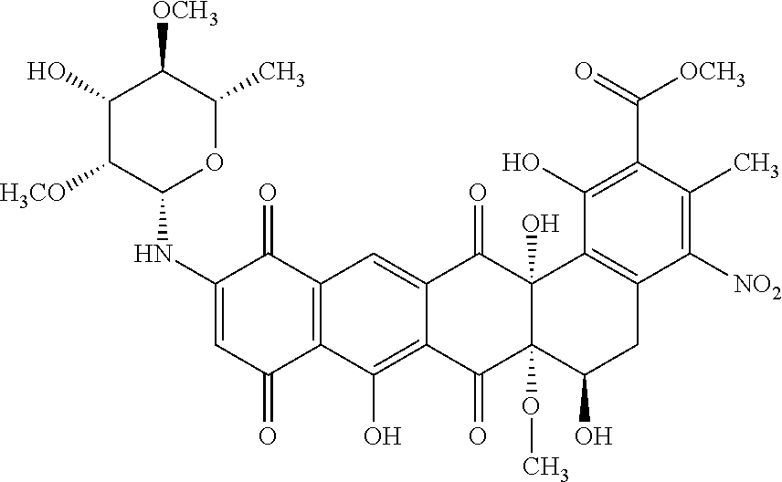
C1(NC2OC(C)C([OCH3])C(O)C2[H3CO])=CC(=O)C2=C(C1=O)C=C1C(=C2O)C(=O)C2(OC)C(O)(C1=O)C1=C(CC2O)C([NO2])=C(C)C(C(=O)[OCH3])=C1O
